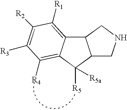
C12CNCC1C1=C([R1])C([R2])=C([R3])C([R4])=C1C2([R5])[R5a]
